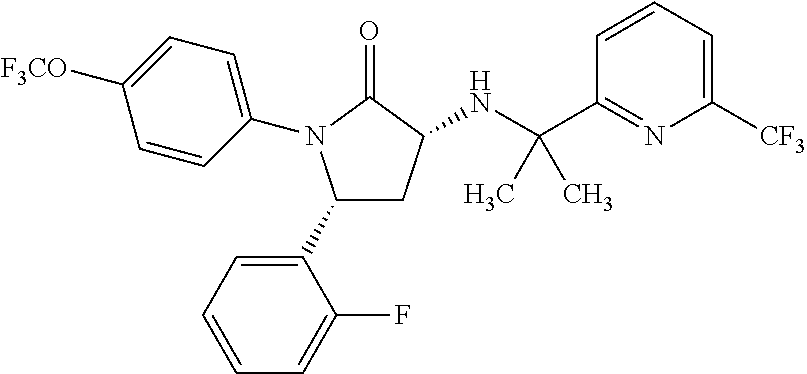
C1(C2=CC=CC=C2F)CC(NC(C2=NC([CF3])=CC=C2)(C)C)C(=O)N1C1=CC=C([F3CO])C=C1
